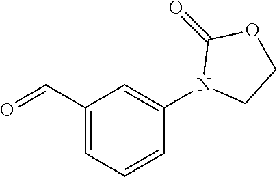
C1(C=O)=CC=CC(N2CCOC2=O)=C1
